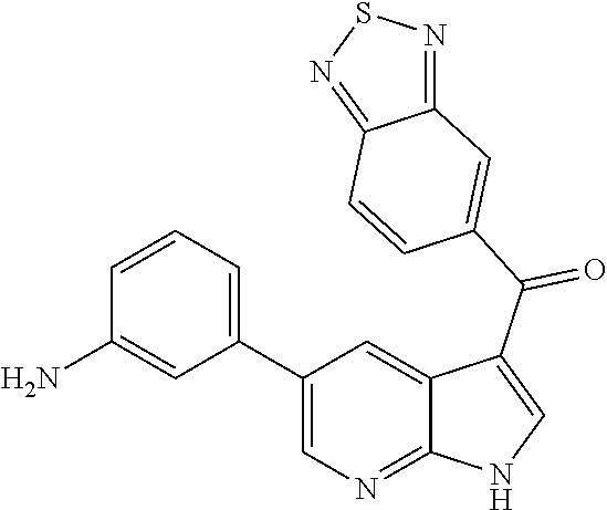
C1(C2=CC=CC(N)=C2)=CN=C2C(=C1)C(C(=O)C1=CC3=NSN=C3C=C1)=CN2
